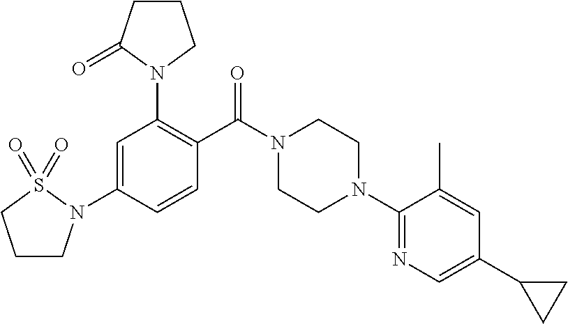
C1=C(N2CCCS2(=O)=O)C=CC(C(N2CCN(C3=NC=C(C4CC4)C=C3C)CC2)=O)=C1N1CCCC1=O
